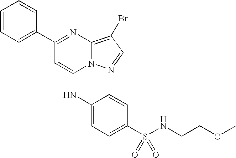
C1=C(C2=NC3=C(Br)C=NN3C(NC3=CC=C(S(=O)(=O)NCCOC)C=C3)=C2)C=CC=C1
